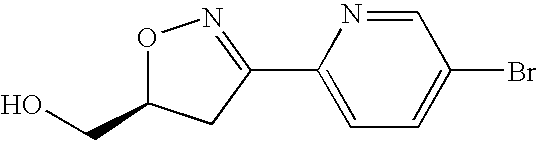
C1(C2=NOC(CO)C2)=CC=C(Br)C=N1
